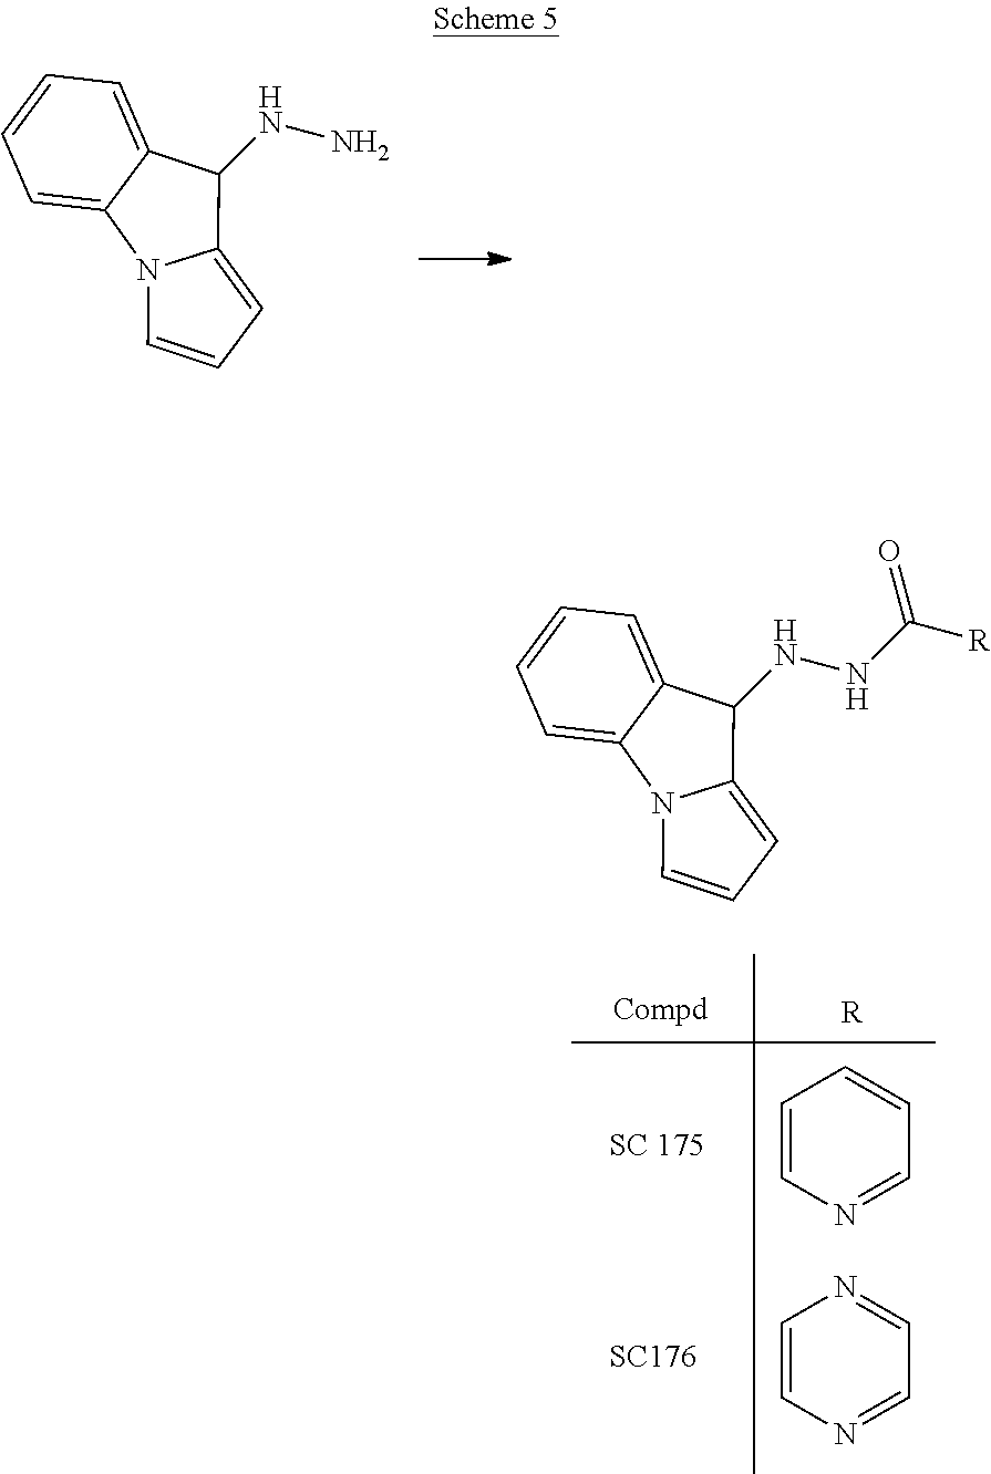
C12=CC=CC=C1N1C(=CC=C1)C2NN.[SC176].[R].C1=CN=CC=C1.C1=CN=CC=N1.C12=CC=CC=C1N1C(=CC=C1)C2NNC(=O)[R]
